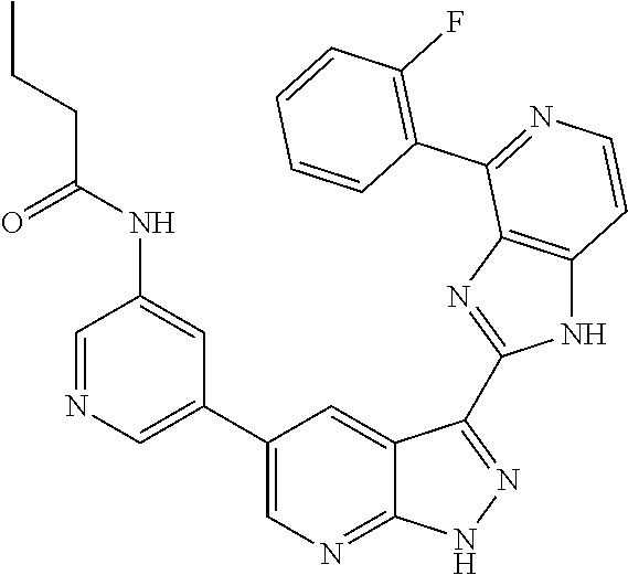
C1=NC=C(C2=CN=C3C(=C2)C(C2=NC4=C(N2)C=CN=C4C2=C(F)C=CC=C2)=NN3)C=C1NC(CCC)=O
